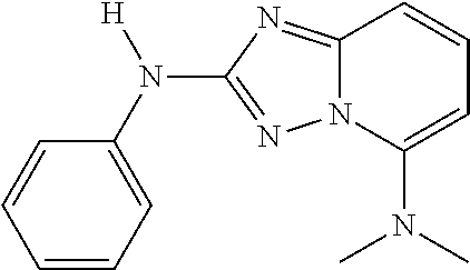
C1=CC=C(N([H])C2=NN3C(=N2)C=CC=C3N(C)C)C=C1
